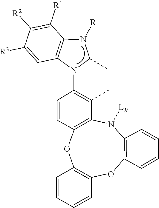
C12=C(N(C3=C(C)C4=C(OC5=C(OC6=C(N4[LB])C=CC=C6)C=CC=C5)C=C3)C(C)N1[R])C=C([R3])C([R2])=C2[R1]
